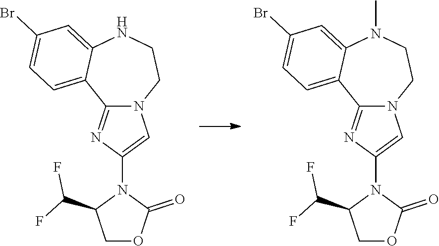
C12=CC=C(Br)C=C1N(C)CCN1C2=NC(N2C(=O)OCC2C(F)F)=C1.C12=CC=C(Br)C=C1NCCN1C2=NC(N2C(=O)OCC2C(F)F)=C1
